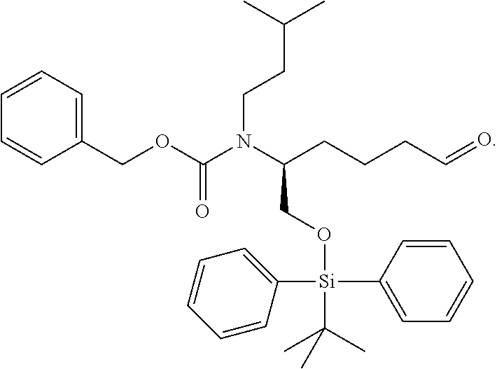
C1(COC(N(C(CO[Si](C2=CC=CC=C2)(C2=CC=CC=C2)C(C)(C)C)CCCC=O)CCC(C)C)=O)=CC=CC=C1
